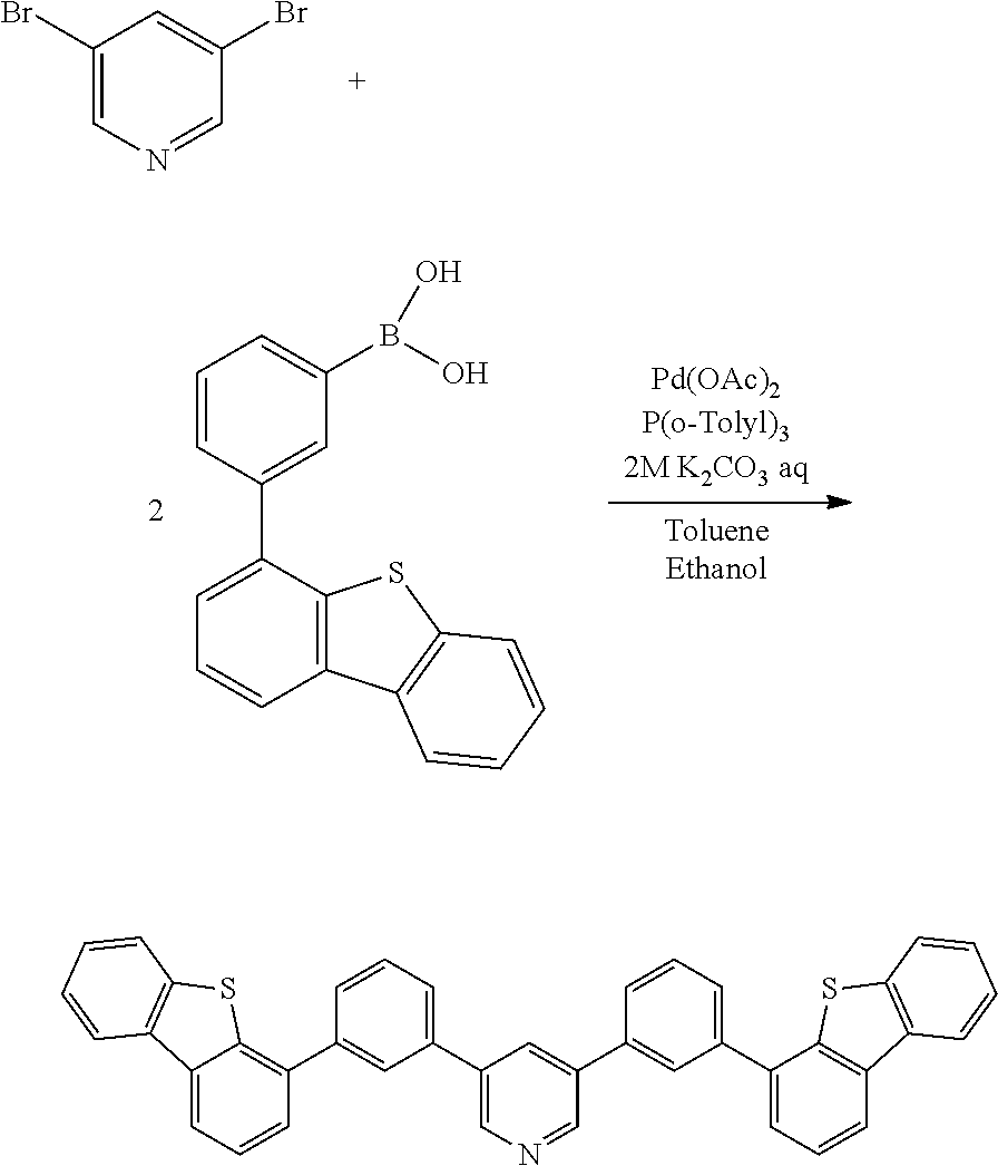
C1(Br)=CN=CC(Br)=C1.C1=CC(C2=CC=CC3=C2SC2=C3C=CC=C2)=CC(B(O)O)=C1.C1=CC(C2=C3C(=CC=C2)C2=C(S3)C=CC=C2)=CC(C2=CN=CC(C3=CC(C4=CC=CC5=C4SC4=C5C=CC=C4)=CC=C3)=C2)=C1
